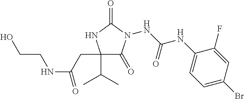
N(C(NC1=CC=C(Br)C=C1F)=O)N1C(=O)C(C(C)C)(CC(NCCO)=O)NC1=O
